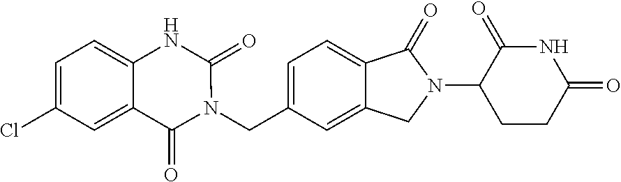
N1(CC2=CC=C3C(=C2)CN(C2CCC(=O)NC2=O)C3=O)C(=O)C2=CC(Cl)=CC=C2NC1=O
